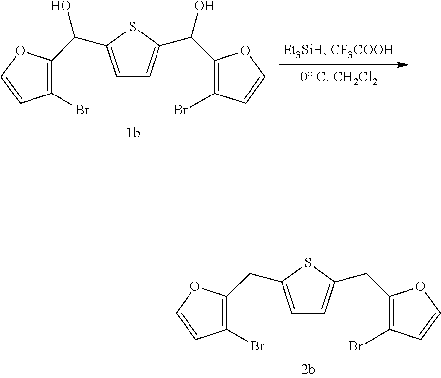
C1(CC2=CC=C(CC3=C(Br)C=CO3)S2)=C(Br)C=CO1.C1(C(O)C2=CC=C(C(C3=C(Br)C=CO3)O)S2)=C(Br)C=CO1
